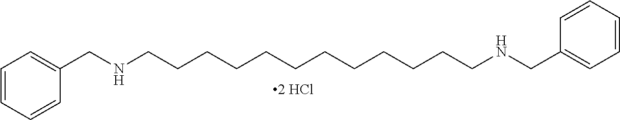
C1=CC=CC(CNCCCCCCCCCCCCNCC2=CC=CC=C2)=C1.[2 HCl]
